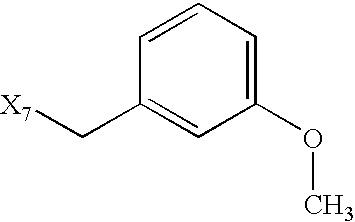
C1=CC=C(OC)C=C1C[X7]
